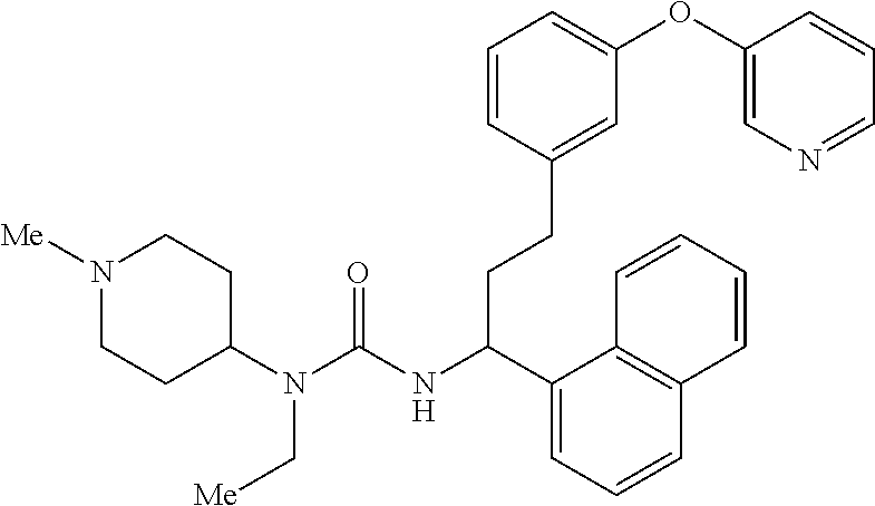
N1([Me])CCC(N(C(NC(C2=CC=CC3=C2C=CC=C3)CCC2=CC(OC3=CN=CC=C3)=CC=C2)=O)C[Me])CC1
